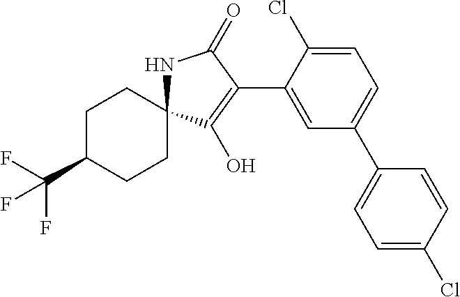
C1C(C(F)(F)F)CCC2(C1)NC(=O)C(C1=CC(C3=CC=C(Cl)C=C3)=CC=C1Cl)=C2O
